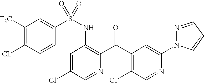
S(NC1=C(C(C2=C(Cl)C=NC(N3N=CC=C3)=C2)=O)N=CC(Cl)=C1)(=O)(=O)C1=CC([F3C])=C([CL])C=C1
